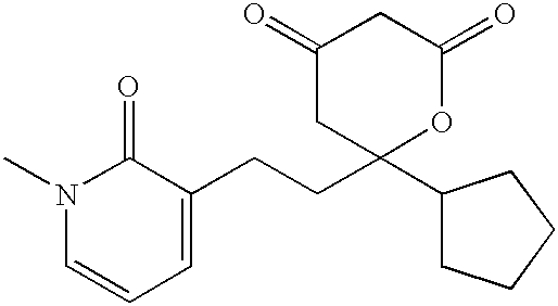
C1=C(CCC2(C3CCCC3)OC(=O)CC(=O)C2)C(=O)N(C)C=C1
